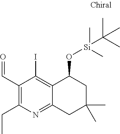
C1(C=O)=C(CC)N=C2C(=C1I)C(O[Si](C)(C)C(C)(C)C)CC(C)(C)C2
